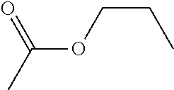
O=C(C)OCCC
